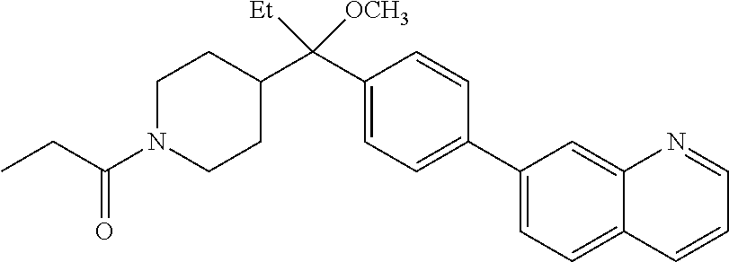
C1(C2=CC=C(C(C3CCN(C(CC)=O)CC3)([OCH3])[Et])C=C2)=CC=C2C(=C1)N=CC=C2
